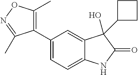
C1(C2=CC=C3C(=C2)C(O)(C2CCC2)C(=O)N3)=C(C)ON=C1C
